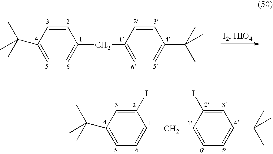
C1=C(C(C)(C)C)C=CC(CC2=CC=C(C(C)(C)C)C=C2)=C1.C1=C(C(C)(C)C)C=C(I)C(CC2=CC=C(C(C)(C)C)C=C2I)=C1
